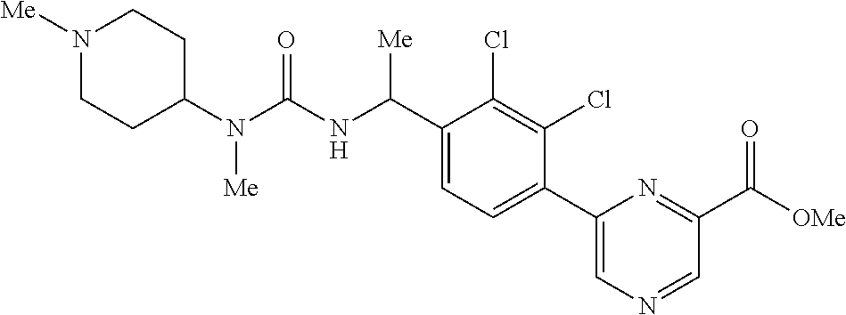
C1(N(C(NC(C2=CC=C(C3=CN=CC(C([OMe])=O)=N3)C(Cl)=C2Cl)[Me])=O)[Me])CCN([Me])CC1
